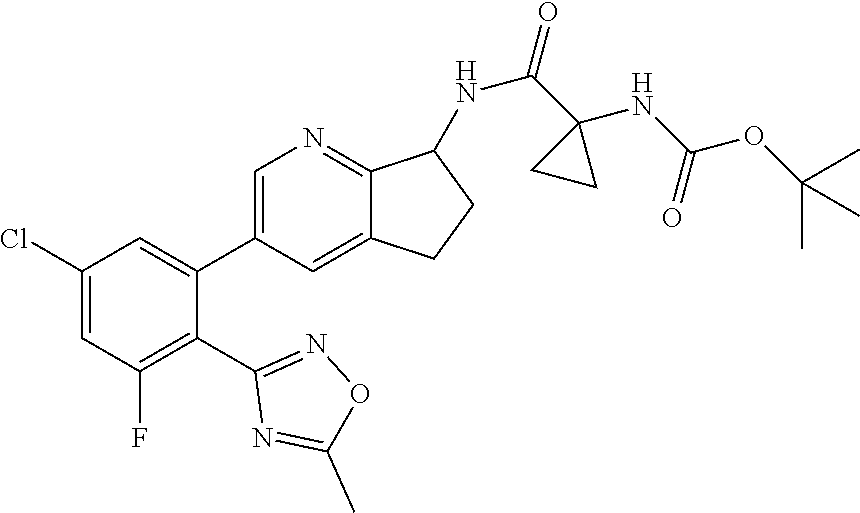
C1(Cl)=CC(F)=C(C2=NOC(C)=N2)C(C2=CN=C3C(=C2)CCC3NC(C2(NC(OC(C)(C)C)=O)CC2)=O)=C1
